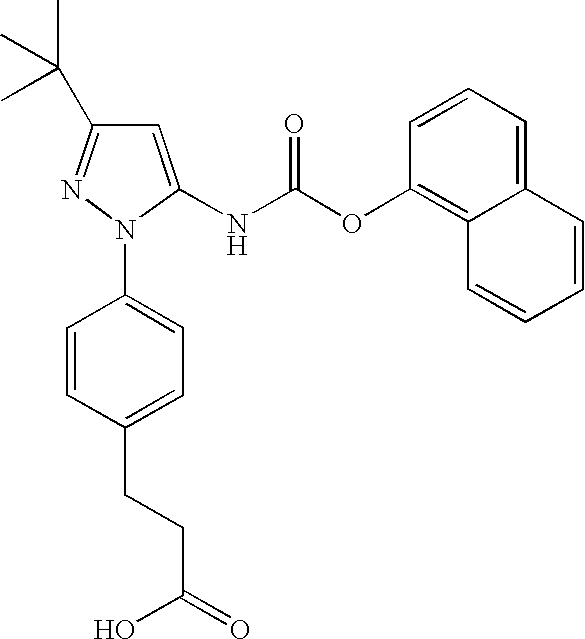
C1=C(NC(OC2=C3C(=CC=C2)C=CC=C3)=O)N(C2=CC=C(CCC(=O)O)C=C2)N=C1C(C)(C)C
